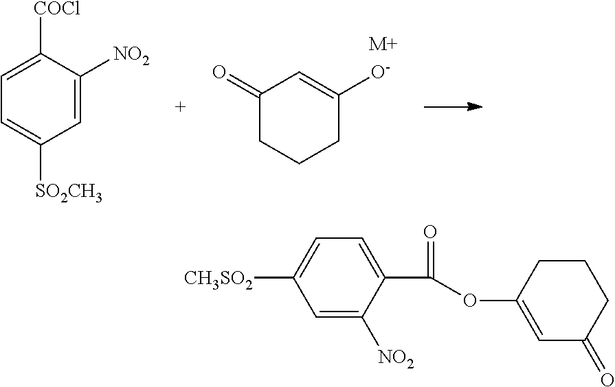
C1(=O)CCCC([O-])=C1.[M+].C1=C([NO2])C([COCl])=CC=C1[SO2CH3].C1(C(=O)OC2=CC(=O)CCC2)=CC=C([CH3SO2])C=C1[NO2]
